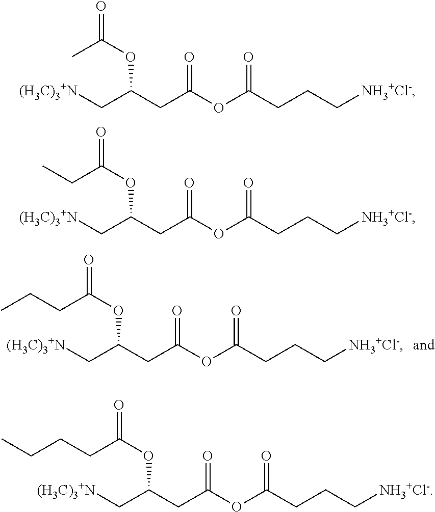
C(C(CC(OC(CCC[NH3+Cl-])=O)=O)OC(=O)C)[(H3C)3+N].C(C(CC(OC(CCC[NH3+Cl-])=O)=O)OC(=O)CC)[(H3C)3+N].C(C(CC(OC(CCC[NH3+Cl-])=O)=O)OC(=O)CCCC)[(H3C)3+N].C(C(CC(OC(CCC[NH3+Cl-])=O)=O)OC(=O)CCC)[(H3C)3+N]
